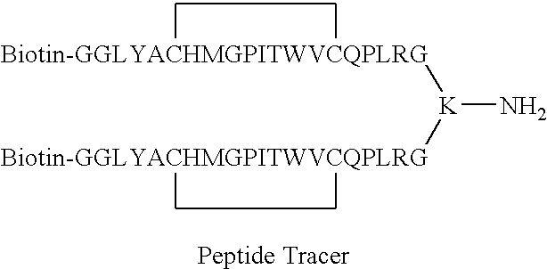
[Biotin-GGLYACHMGPITWVCQPLRG][K]([Biotin-GGLYACHMGPITWVCQPLRG])N
